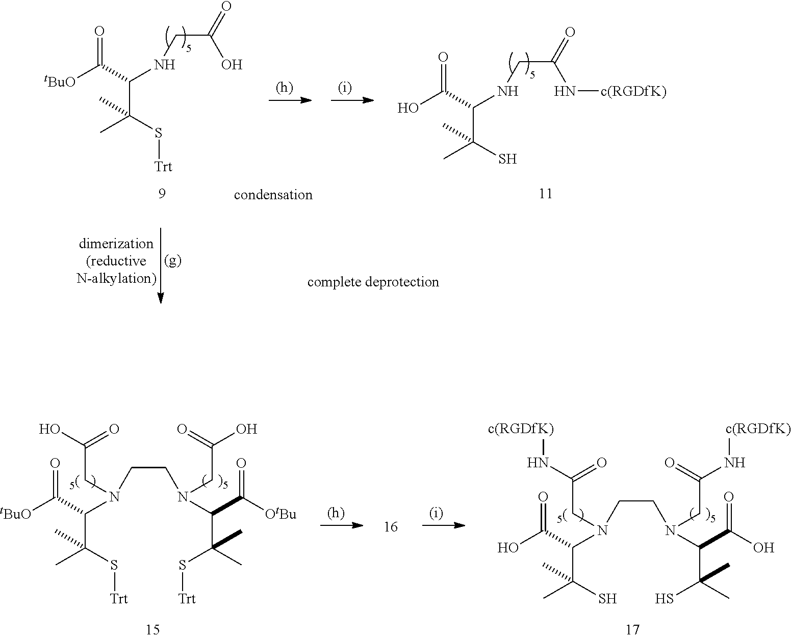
C(C(S[Trt])(C)C)(C([tBuO])=O)N(CCN(C(C([OtBu])=O)C(C)(C)S[Trt])CC(O)=O)CC(O)=O.C(C(S)(C)C)(C(O)=O)N(CCN(C(C(O)=O)C(C)(C)S)CC(N[c(RGDfK)])=O)CC(N[c(RGDfK)])=O.[tBuO]C(C(NCC(=O)O)C(C)(S[Trt])C)=O.OC(C(NCC(=O)N[c(RGDfK)])C(C)(S)C)=O
